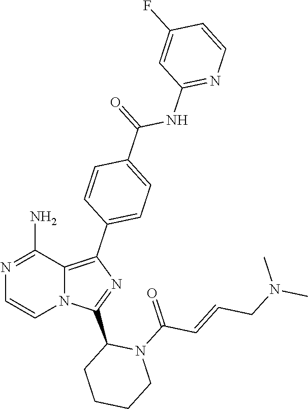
N1=C(N)C2=C(C3=CC=C(C(NC4=NC=CC(F)=C4)=O)C=C3)N=C(C3CCCCN3C(=O)C=CCN(C)C)N2C=C1
